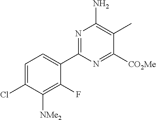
C1=C(Cl)C([NMe2])=C(F)C(C2=NC(N)=C(C)C([CO2Me])=N2)=C1
